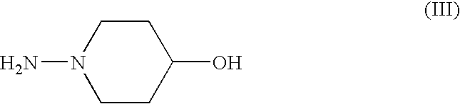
N1(N)CCC(O)CC1
